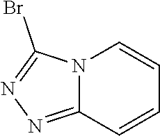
BrC1=NN=C2N1C=CC=C2
